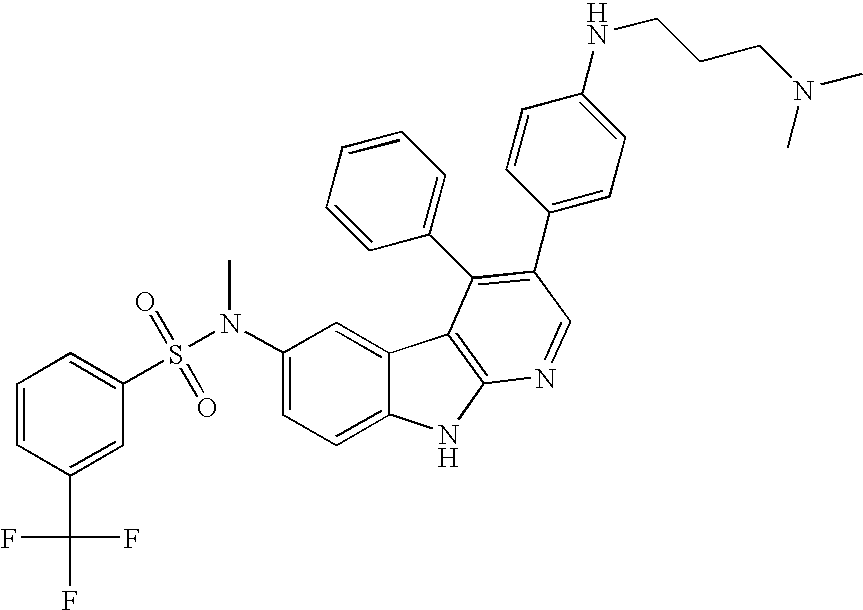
C1(N(S(=O)(=O)C2=CC=CC(C(F)(F)F)=C2)C)=CC=C2C(=C1)C1=C(N2)N=CC(C2=CC=C(NCCCN(C)C)C=C2)=C1C1=CC=CC=C1
